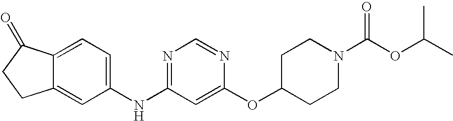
C12=CC=C(NC3=NC=NC(OC4CCN(C(OC(C)C)=O)CC4)=C3)C=C1CCC2=O
